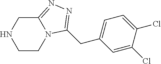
C(C1=NN=C2N1CCNC2)C1=CC=C(Cl)C(Cl)=C1
